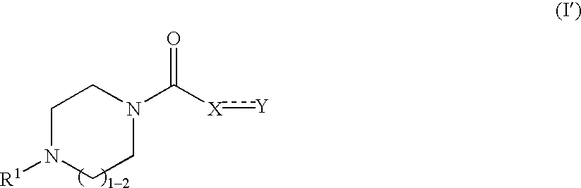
C1N([R1])CCN(C([X]:[Y])=O)C1
